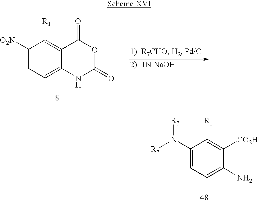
C1([O2N])=CC=C2C(=C1[R1])C(=O)OC(=O)N2.C1(N([R7])[R7])=CC=C(N)C([CO2H])=C1[R1]
